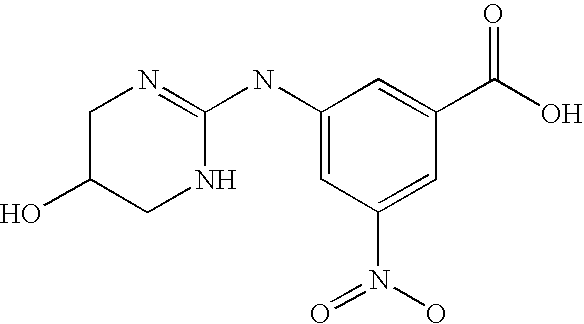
N1=C(NC2=CC(N(=O)O)=CC(C(O)=O)=C2)NCC(O)C1
